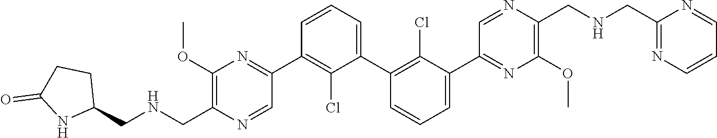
C1(OC)=C(C[HN]CC2CCC(=O)N2)N=CC(C2=C(Cl)C(C3=C(Cl)C(C4=NC(OC)=C(CNCC5=NC=CC=N5)N=C4)=CC=C3)=CC=C2)=N1
